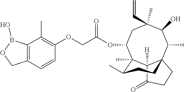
C12([H])C(=O)CCC13C(C)C(O)C(C)(C=C)CC(OC(COC1=C(C)C4=C(C=C1)COB4O)=O)C2(C)C(C)CC3
